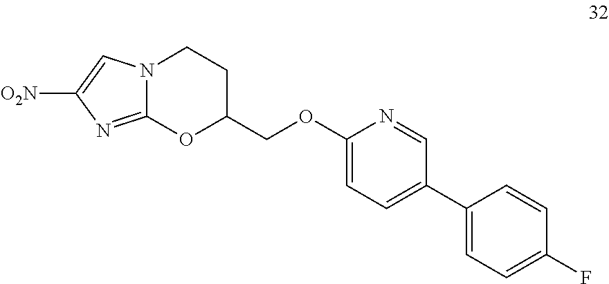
[O2N]C1=CN2C(=N1)OC(COC1=CC=C(C3=CC=C(F)C=C3)C=N1)CC2
